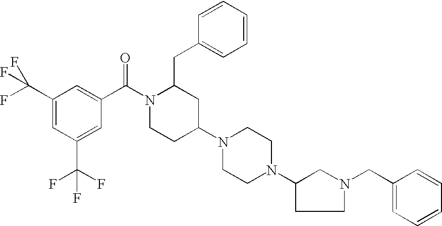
C1(CC2N(C(C3=CC(C(F)(F)F)=CC(C(F)(F)F)=C3)=O)CCC(N3CCN(C4CCN(CC5=CC=CC=C5)C4)CC3)C2)=CC=CC=C1
